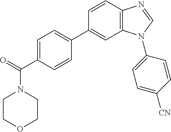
C1=CC2=C(C=C1C1=CC=C(C(N3CCOCC3)=O)C=C1)N(C1=CC=C([CN])C=C1)C=N2
